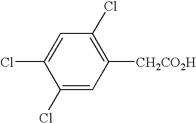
C1([CH2CO2H])=C(Cl)C=C(Cl)C(Cl)=C1
